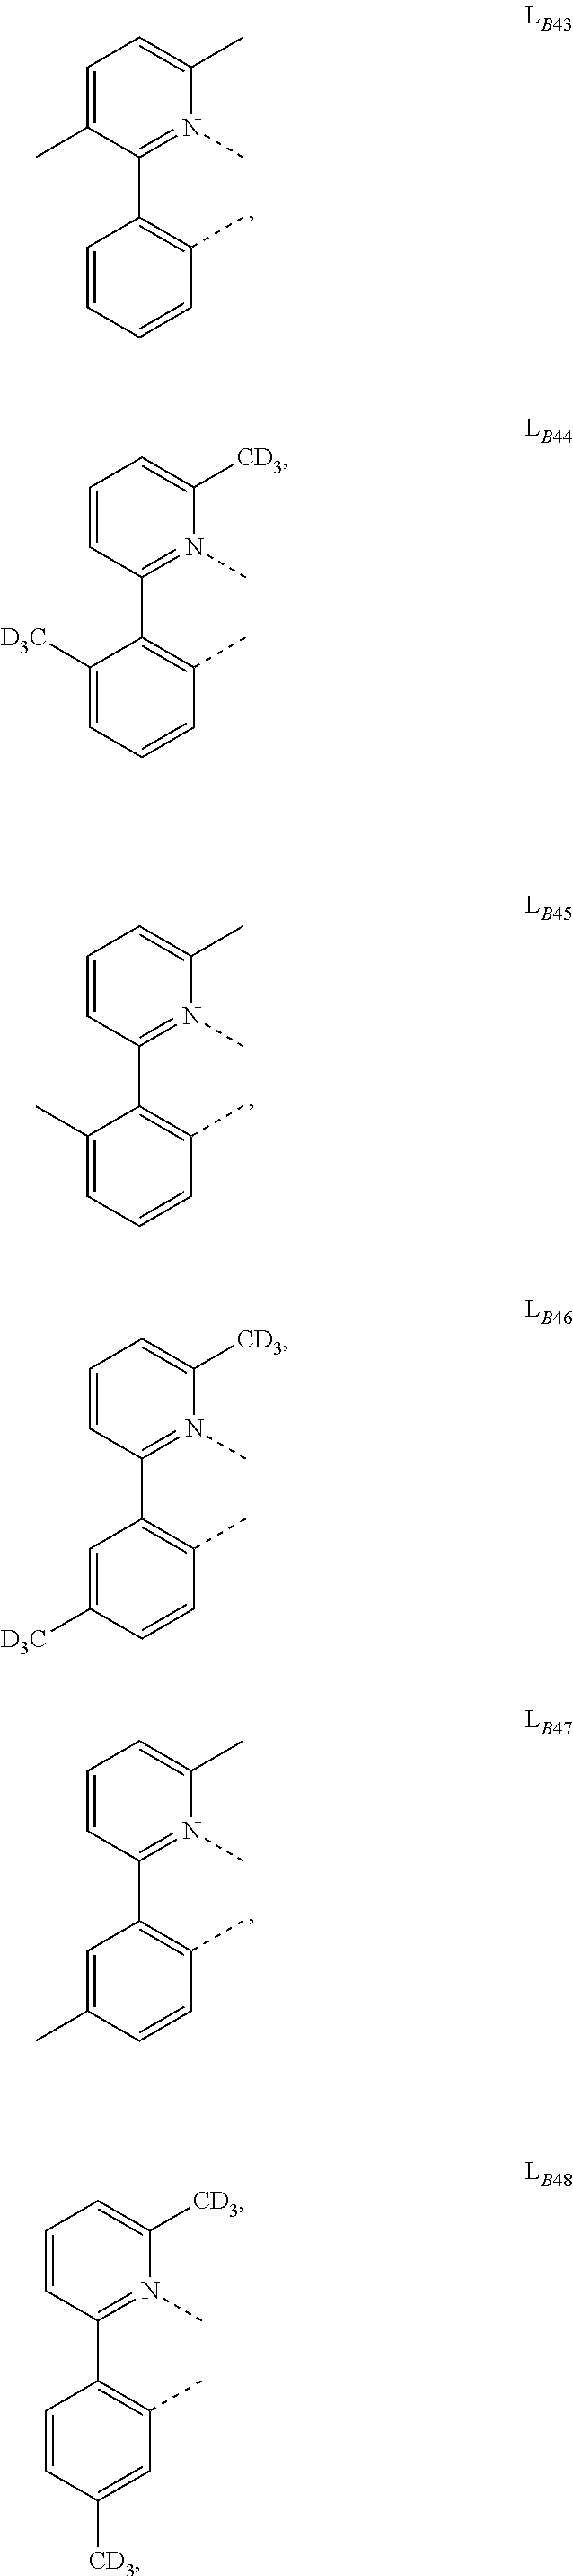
C1=C(C)C(C2=C(C)C=CC=C2)=N(C)C(C)=C1.C1=CC(C2=C(C)C=CC=C2[D3C])=N(C)C([CD3])=C1.C1=CC(C2=C(C)C=CC=C2C)=N(C)C(C)=C1.C1=CC(C2=C(C)C=CC([D3C])=C2)=N(C)C([CD3])=C1.C1=CC(C2=C(C)C=CC(C)=C2)=N(C)C(C)=C1.C1=CC(C2=C(C)C=C([CD3])C=C2)=N(C)C([CD3])=C1
